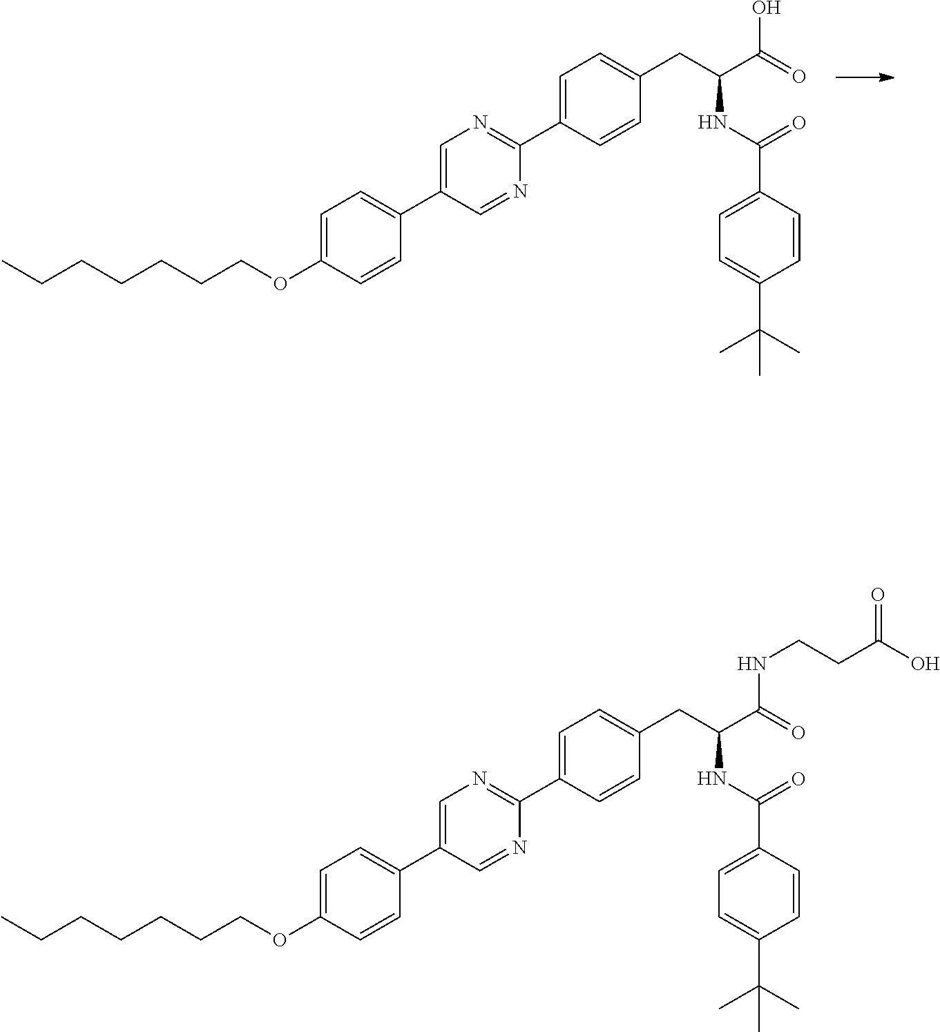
C1=C(OCCCCCCC)C=CC(C2=CN=C(C3=CC=C(CC(C(O)=O)NC(=O)C4=CC=C(C(C)(C)C)C=C4)C=C3)N=C2)=C1.C1=C(OCCCCCCC)C=CC(C2=CN=C(C3=CC=C(CC(C(NCCC(O)=O)=O)NC(=O)C4=CC=C(C(C)(C)C)C=C4)C=C3)N=C2)=C1
